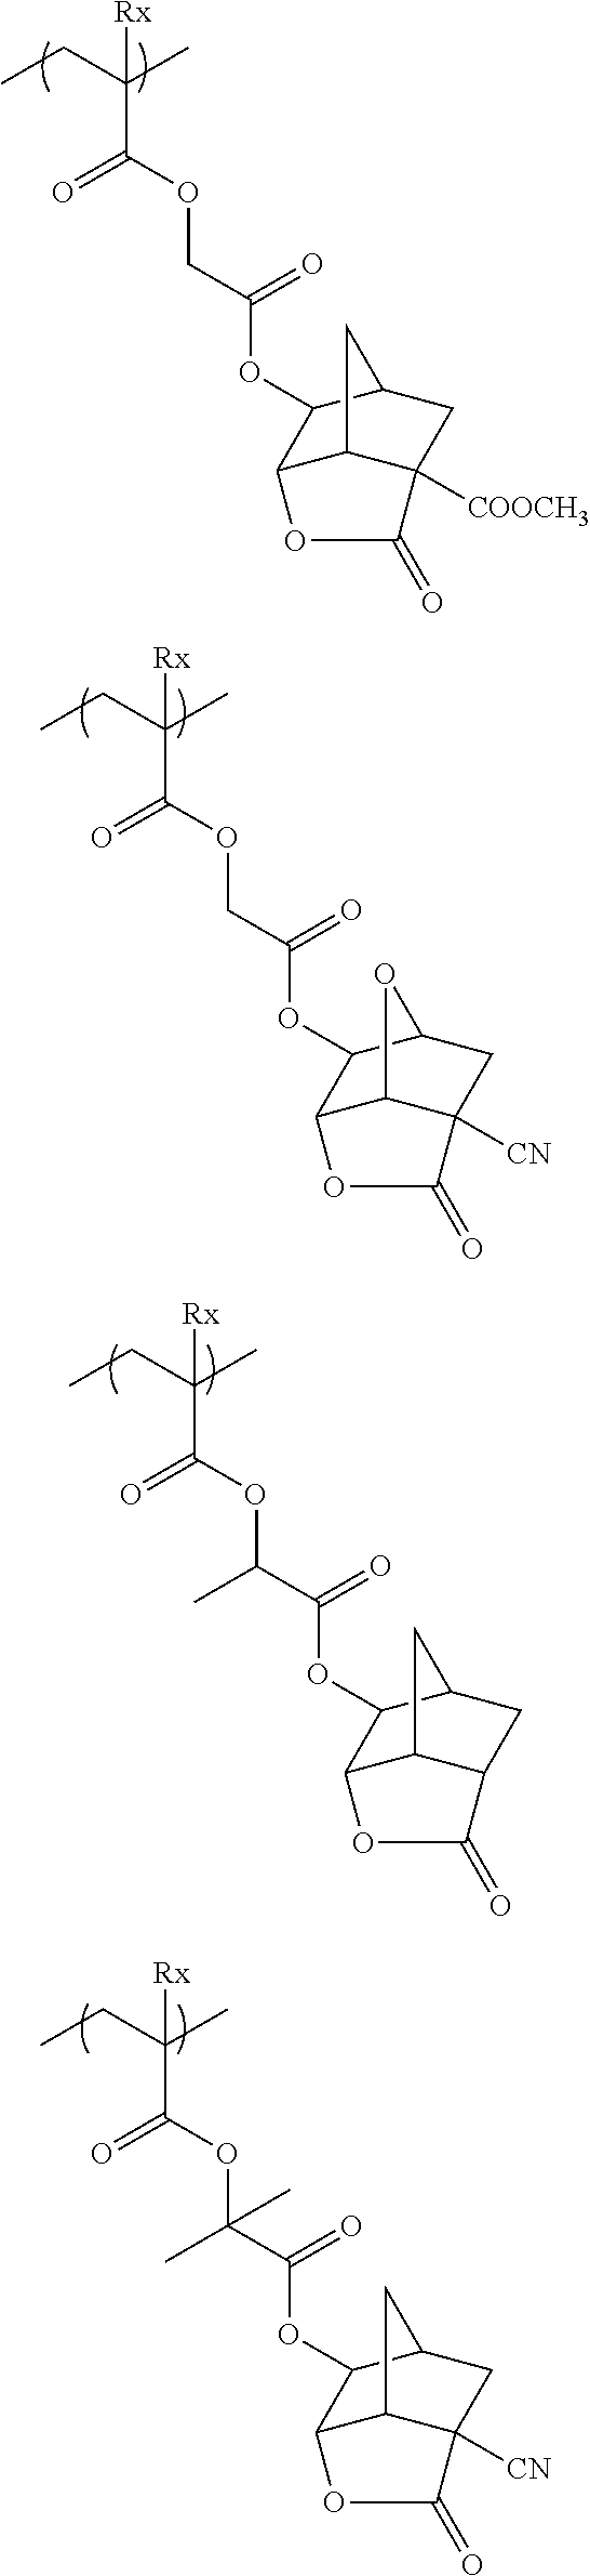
C(C(OCC(OC1C2C3C([COOCH3])(CC1C3)C(=O)O2)=O)=O)(CC)(C)[Rx].C(C(OCC(OC1C2C3C([CN])(CC1O3)C(=O)O2)=O)=O)(CC)(C)[Rx].C(C(OC(C(OC1C2C3C(CC1C3)C(=O)O2)=O)C)=O)(CC)(C)[Rx].C(C(OC(C(OC1C2C3C([CN])(CC1C3)C(=O)O2)=O)(C)C)=O)(CC)(C)[Rx]
